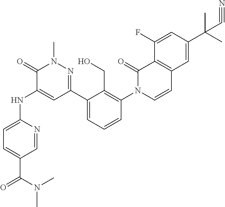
C1=NC(NC2=CC(C3=CC=CC(N4C=CC5=C(C4=O)C(F)=CC(C(C)(C)C#N)=C5)=C3CO)=NN(C)C2=O)=CC=C1C(N(C)C)=O
